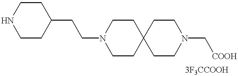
C1CC2(CCN1CCC1CCNCC1)CCN(C[COOH])CC2
